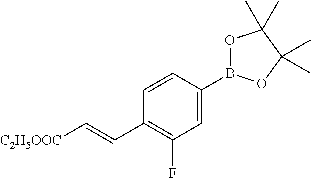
C1=C(B2OC(C)(C)C(C)(C)O2)C=CC(C=C[C2H5OOC])=C1F
